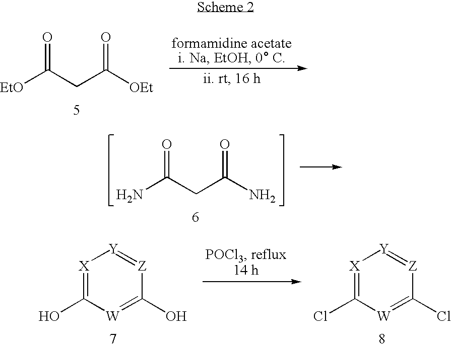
[EtO]C(CC([OEt])=O)=O.NC(CC(N)=O)=O.[X]1=C(O)[W]=C(O)[Z]=[Y]1.[X]1=C(Cl)[W]=C(Cl)[Z]=[Y]1
